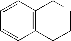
C1=CC(CC)=C(CCC)C=C1
